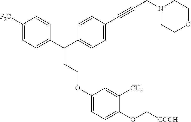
C1([F3C])=CC=C(C(=CCOC2=CC=C(OC[COOH])C(C)=C2)C2=CC=C(C#CCN3CCOCC3)C=C2)C=C1
